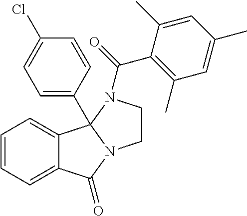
C1=CC=C2C(=C1)C1(C3=CC=C(Cl)C=C3)N(C2=O)CCN1C(C1=C(C)C=C(C)C=C1C)=O
